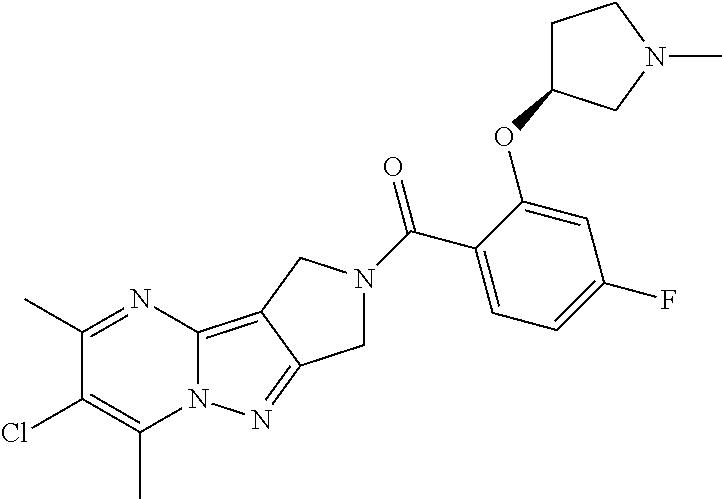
C1(C)=NC2=C3C(=NN2C(C)=C1Cl)CN(C(C1=CC=C(F)C=C1OC1CCN(C)C1)=O)C3
